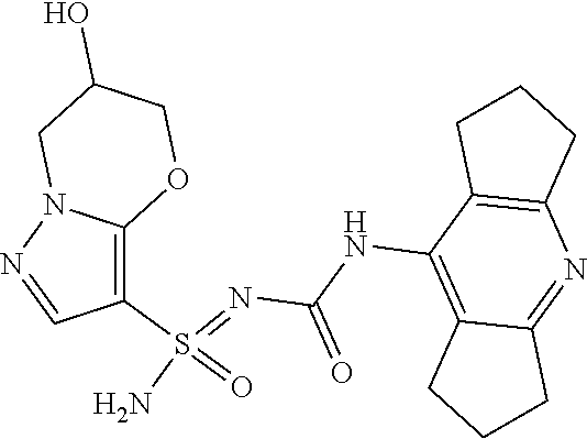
C(NC1=C2C(=NC3=C1CCC3)CCC2)(N=S(N)(=O)C1=C2N(N=C1)CC(O)CO2)=O
